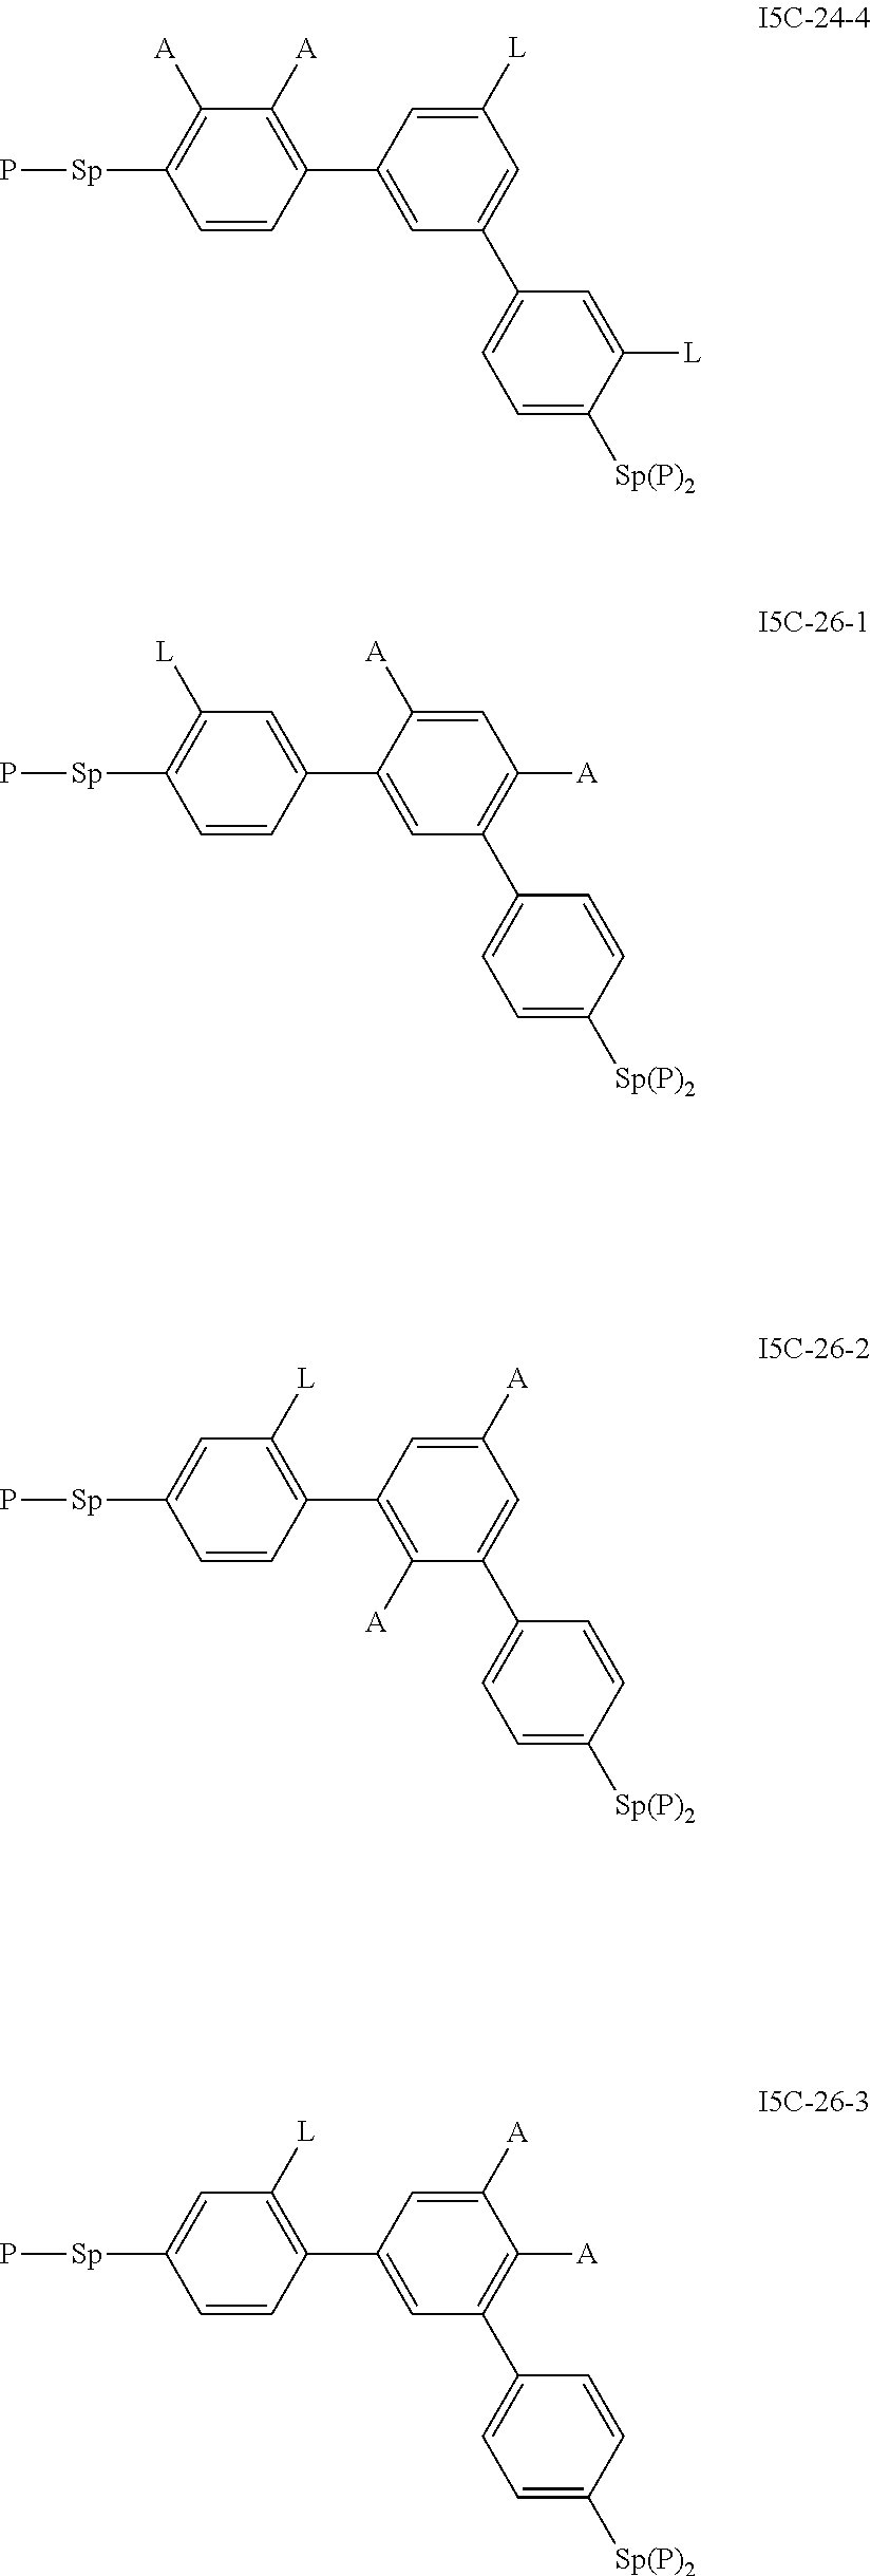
C1(C2=CC(C3=CC=C([Sp(P)2])C([L])=C3)=CC([L])=C2)=C([A])C([A])=C([Sp]P)C=C1.C1(C2=CC(C3=CC=C([Sp(P)2])C=C3)=C([A])C=C2[A])=CC([L])=C([Sp]P)C=C1.C1(C2=C([A])C(C3=CC=C([Sp(P)2])C=C3)=CC([A])=C2)=C([L])C=C([Sp]P)C=C1.C1(C2=CC(C3=CC=C([Sp(P)2])C=C3)=C([A])C([A])=C2)=C([L])C=C([Sp]P)C=C1
